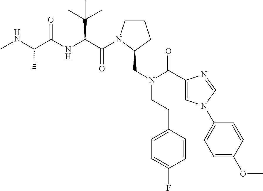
C(=O)(C(C(C)(C)C)NC(=O)C(C)NC)N1CCCC1CN(CCC1=CC=C(F)C=C1)C(C1=CN(C2=CC=C(OC)C=C2)C=N1)=O
